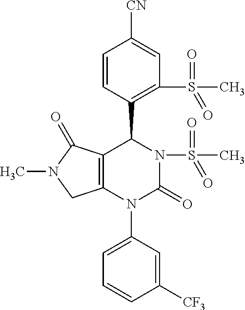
N1(C2=CC=CC([CF3])=C2)C2=C(C(C3=C(S(=O)(C)=O)C=C([CN])C=C3)N(S(=O)(C)=O)C1=O)C(=O)N(C)C2
